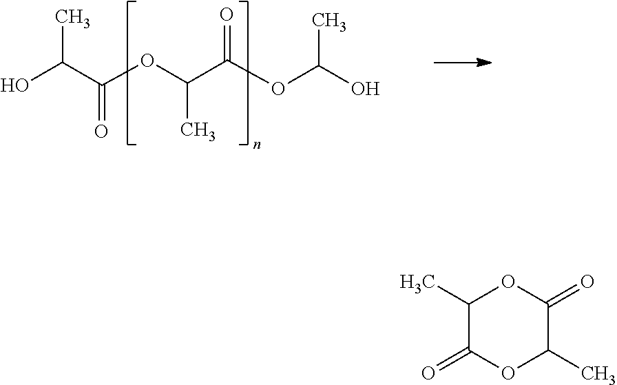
OC(C(OC(C(OC(O)C)=O)C)=O)C.C1(C)C(=O)OC(C)C(=O)O1
